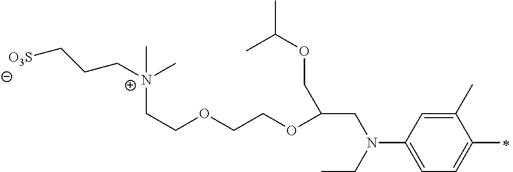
[O3S]CCC[N+](C)(CCOCCOC(CN(CC)C1=CC=C(C)C(C)=C1)COC(C)C)C
